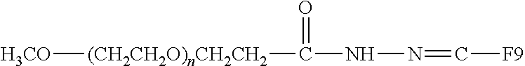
[(CH2CH2O)nCH2CH2](C(NN=C[F9])=O)[H3CO]
